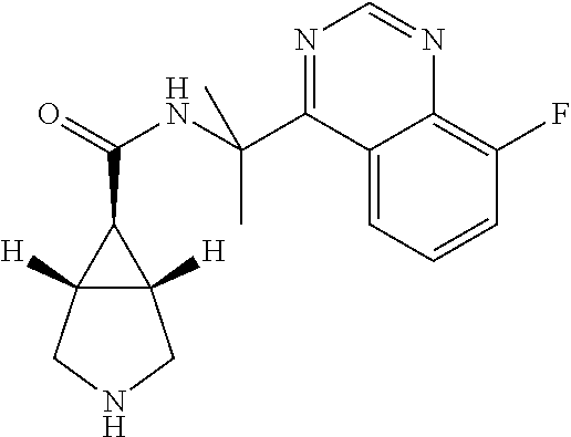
C12([H])C([H])(CNC1)C2C(=O)NC(C1=NC=NC2=C(F)C=CC=C12)(C)C
